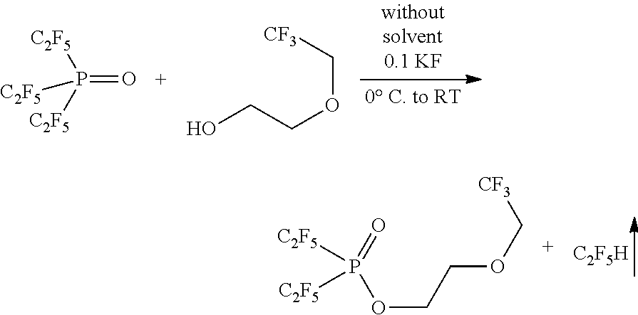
P(=O)([C2F5])([C2F5])[C2F5].OCCOC[CF3].[C2F5H].[C2F5]P([C2F5])(=O)OCCOC[CF3]
